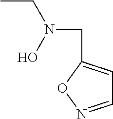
CCN(CC1=CC=NO1)O
